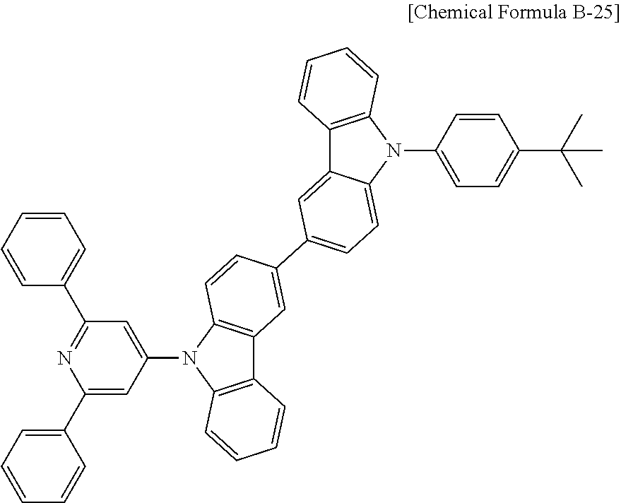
N1=C(C2=CC=CC=C2)C=C(N2C3=C(C4=C2C=CC=C4)C=C(C2=CC=C4C(=C2)C2=C(N4C4=CC=C(C(C)(C)C)C=C4)C=CC=C2)C=C3)C=C1C1=CC=CC=C1
